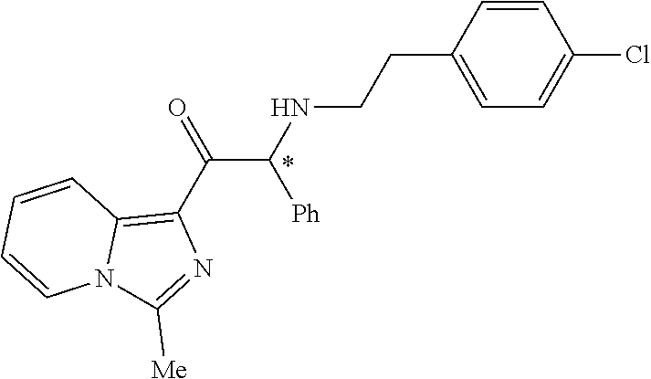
C1=CC(CCNC(C(C2=C3N(C([Me])=N2)C=CC=C3)=O)[Ph])=CC=C1Cl
